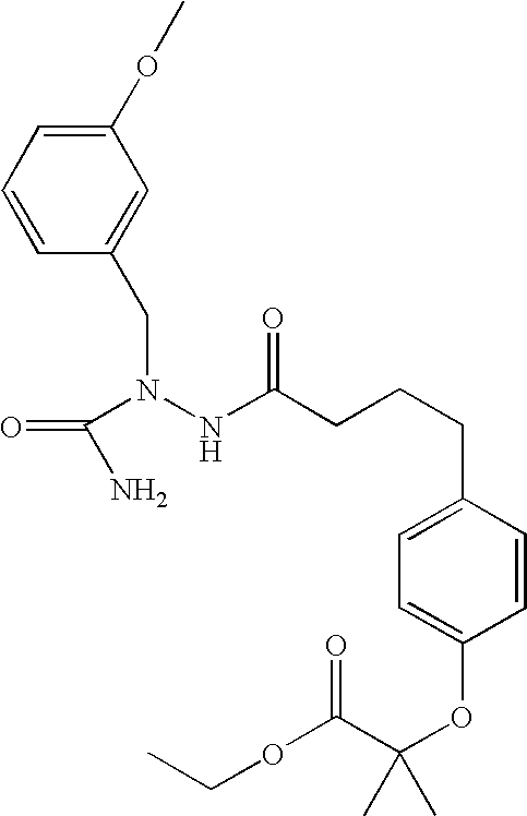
C1(OC)=CC=CC(CN(NC(CCCC2=CC=C(OC(C(OCC)=O)(C)C)C=C2)=O)C(N)=O)=C1
